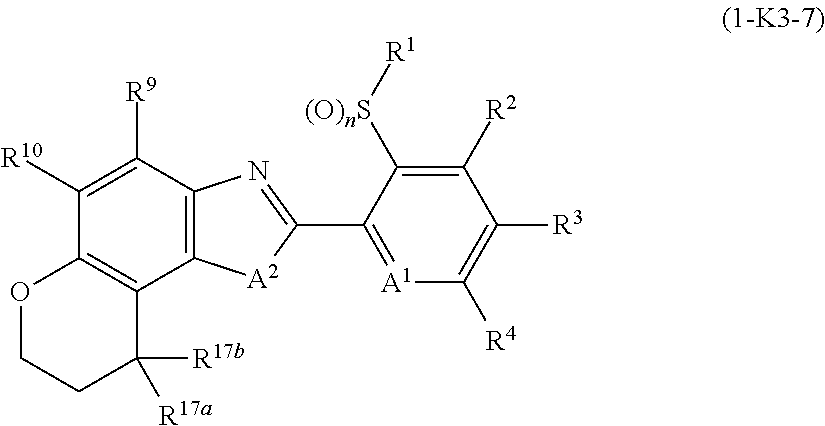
C12=C(C([R9])=C([R10])C3=C1C([R17a])([R17b])CCO3)N=C(C1=[A1]C([R4])=C([R3])C([R2])=C1[(O)nS][R1])[A2]2
